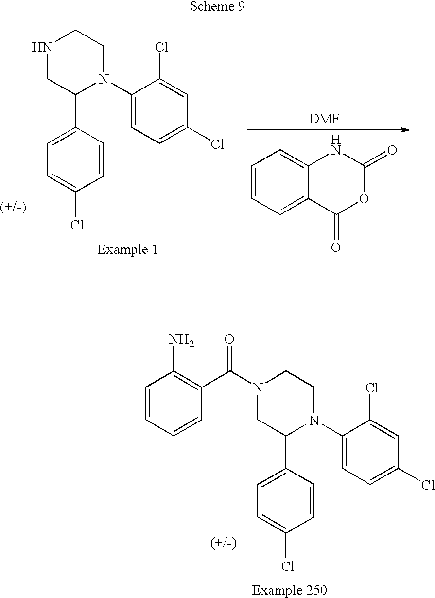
N1CC(C2=CC=C(Cl)C=C2)N(C2=CC=C(Cl)C=C2Cl)CC1.[DMF].C1=CC=C2C(=C1)NC(=O)OC2=O.N1(C(=O)C2=C(N)C=CC=C2)CC(C2=CC=C(Cl)C=C2)N(C2=CC=C(Cl)C=C2Cl)CC1
